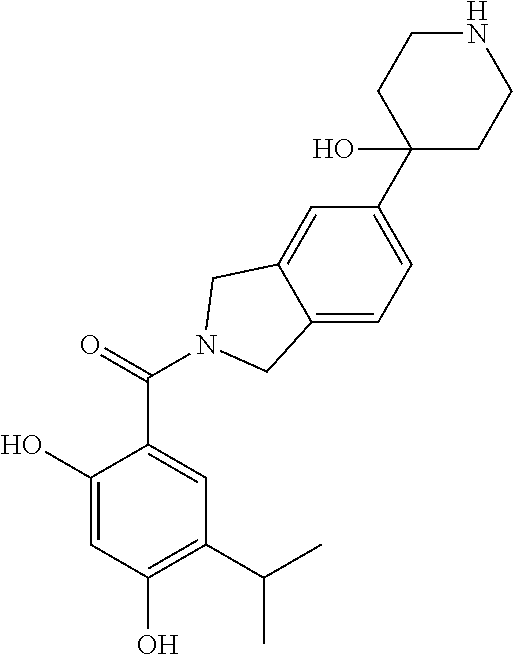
C1(O)=CC(O)=C(C(C)C)C=C1C(=O)N1CC2=CC(C3(O)CCNCC3)=CC=C2C1
